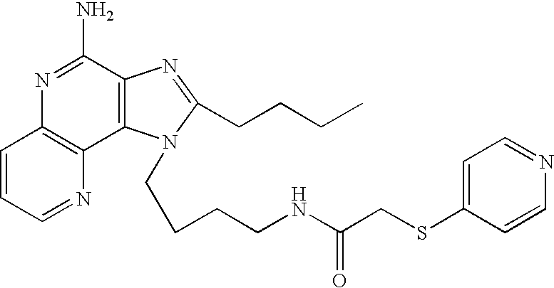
C12=C(N=CC=C1)C1=C(C(N)=N2)N=C(CCCC)N1CCCCNC(CSC1=CC=NC=C1)=O
